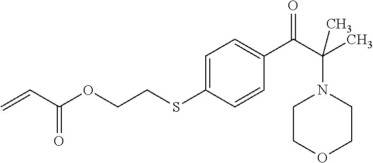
C1=C(SCCOC(C=C)=O)C=CC(C(C(C)(N2CCOCC2)C)=O)=C1
